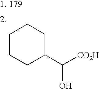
C1CCC(C([CO2H])O)CC1
